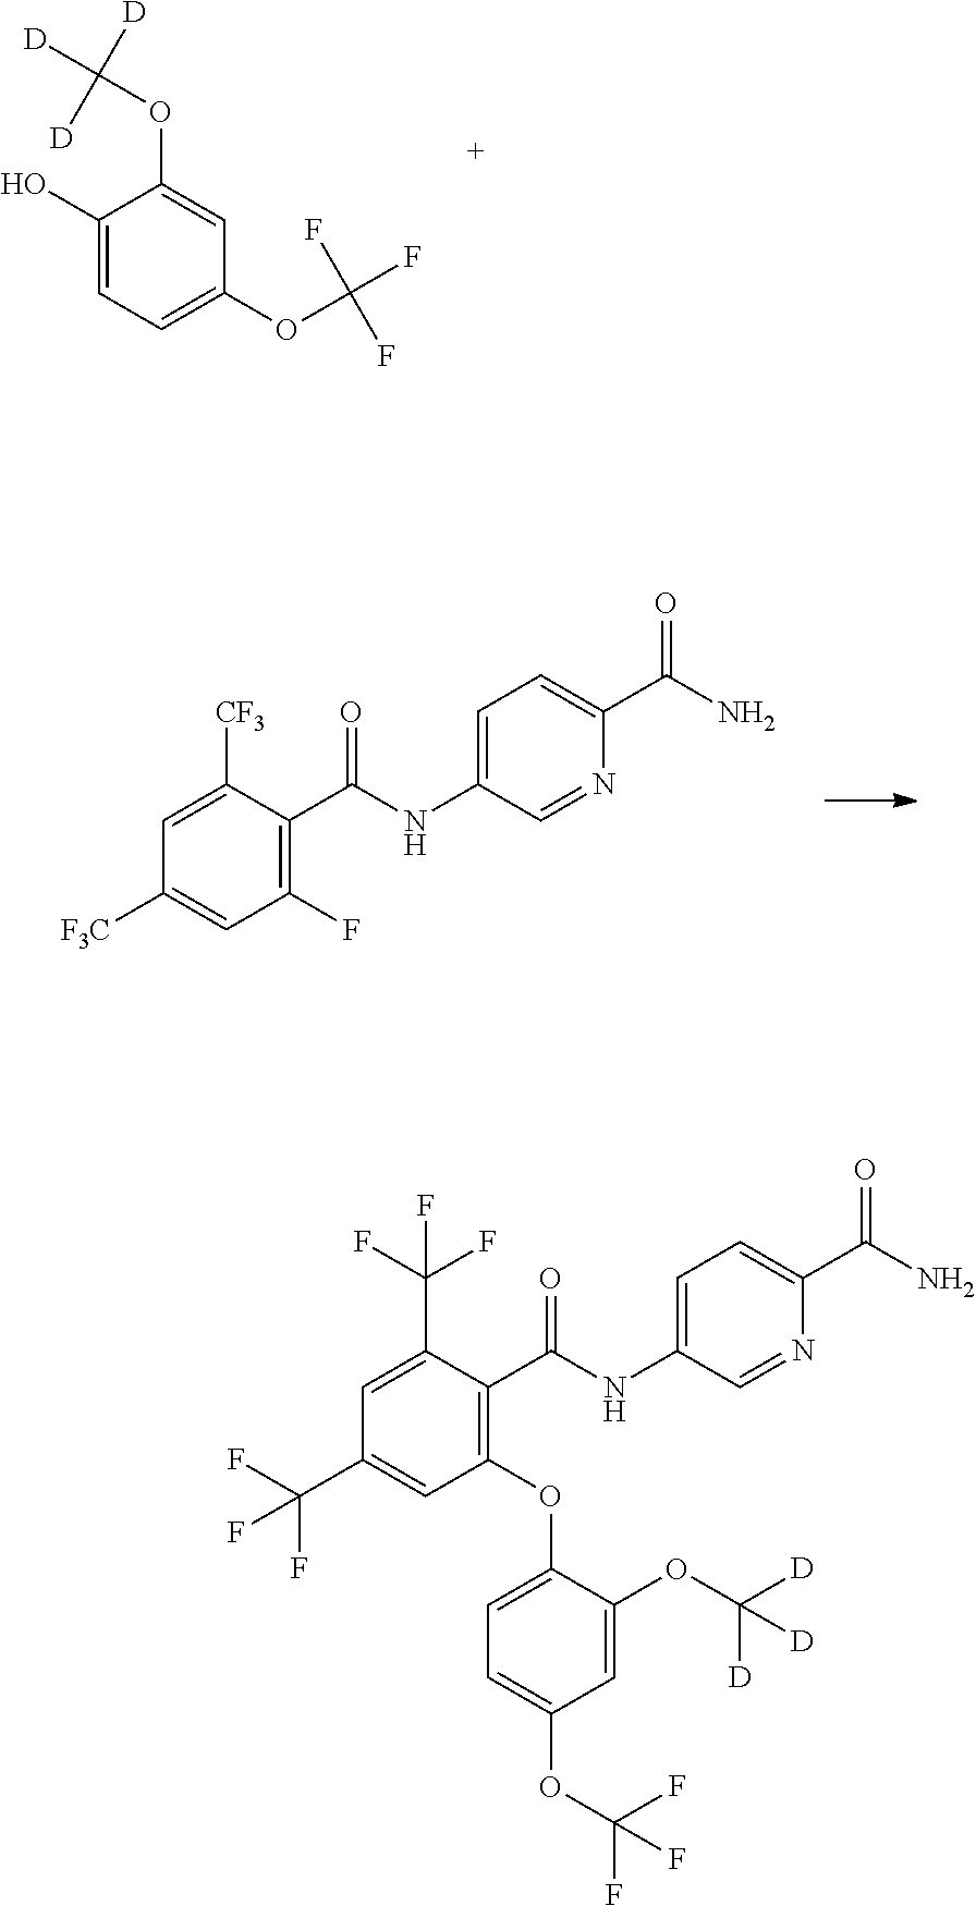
C1(O)=CC=C(OC(F)(F)F)C=C1OC([D])([D])[D].C1=C([CF3])C(C(NC2=CC=C(C(N)=O)N=C2)=O)=C(F)C=C1[F3C].C1=C(C(F)(F)F)C(C(NC2=CC=C(C(N)=O)N=C2)=O)=C(OC2=CC=C(OC(F)(F)F)C=C2OC([D])([D])[D])C=C1C(F)(F)F
